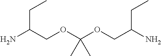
NC(COC(OCC(N)CC)(C)C)CC
